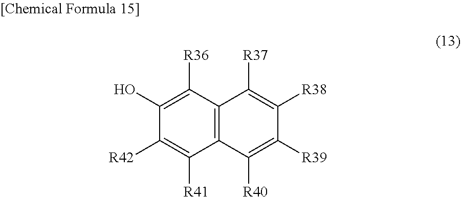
C1([R38])=C([R37])C2=C(C([R40])=C1[R39])C([R41])=C([R42])C(O)=C2[R36]
